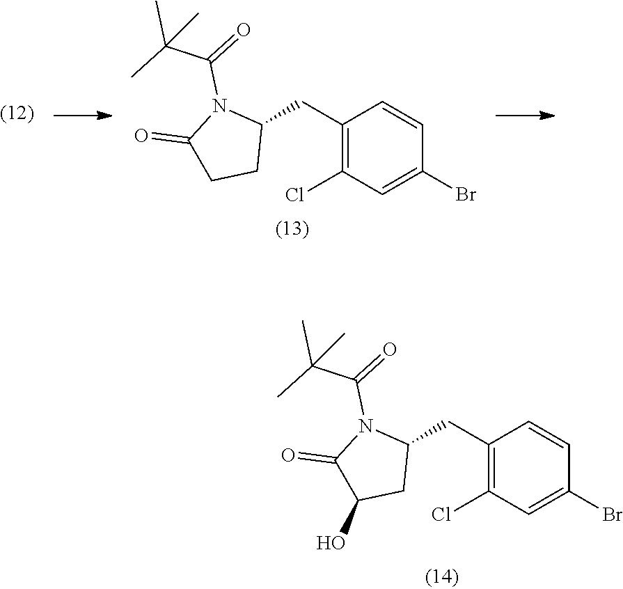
C1(CC2=C(Cl)C=C(Br)C=C2)N(C(=O)C(C)(C)C)C(=O)C(O)C1.C1(CC2=C(Cl)C=C(Br)C=C2)N(C(=O)C(C)(C)C)C(=O)CC1
